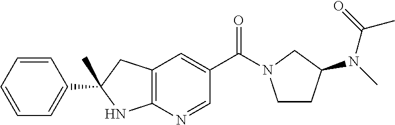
C(C1=CC2=C(N=C1)NC(C)(C1=CC=CC=C1)C2)(=O)N1CCC(N(C)C(=O)C)C1
